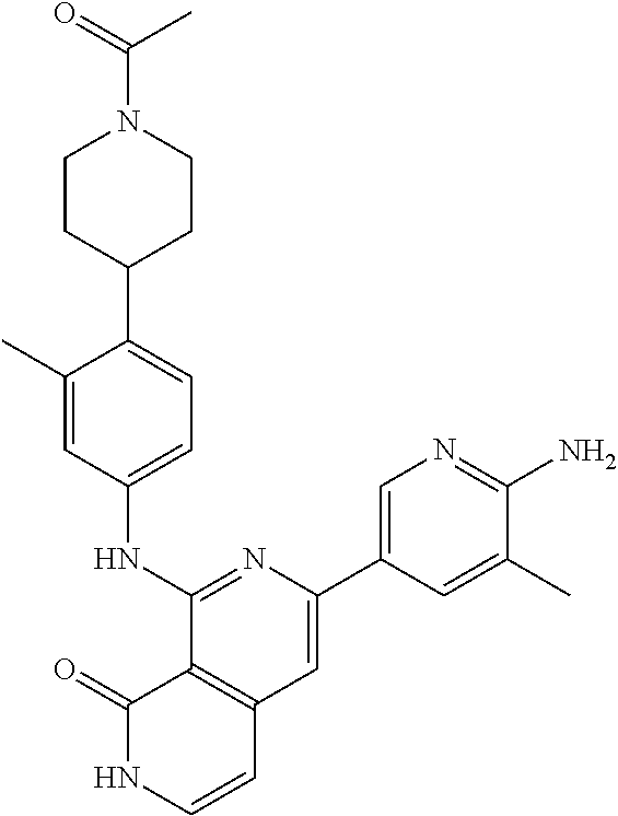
C1(C)=CC(NC2=NC(C3=CN=C(N)C(C)=C3)=CC3=C2C(=O)NC=C3)=CC=C1C1CCN(C(C)=O)CC1
